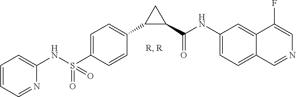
C1(NS(C2=CC=C(C3C(C(NC4=CC=C5C(=C4)C(F)=CN=C5)=O)C3)C=C2)(=O)=O)=CC=CC=N1
